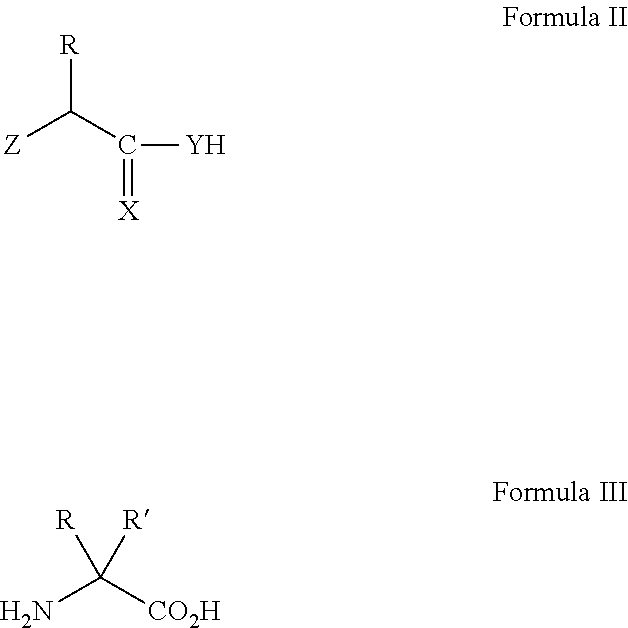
[R]C(C([Y])=[X])[Z].C(N)([CO2H])([R])[R]
